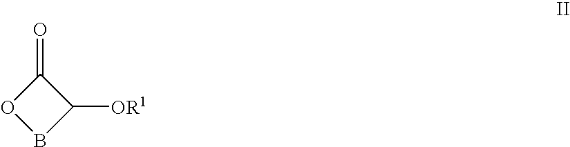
O=C1OBC1[OR1]
